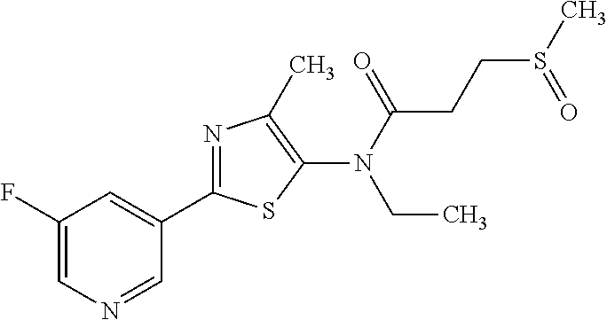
C1(F)=CN=CC(C2=NC(C)=C(N(C(=O)CCS(C)=O)CC)S2)=C1
